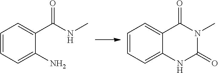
C1=CC=C(N)C(C(NC)=O)=C1.C1=CC=C2C(=C1)C(=O)N(C)C(=O)N2
